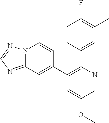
C1=CC(C2=C(C3=CC4=NC=NN4C=C3)C=C(OC)C=N2)=CC(C)=C1F
